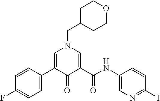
C1=CC(C2=CN(CC3CCOCC3)C=C(C(NC3=CN=C(I)C=C3)=O)C2=O)=CC=C1F
